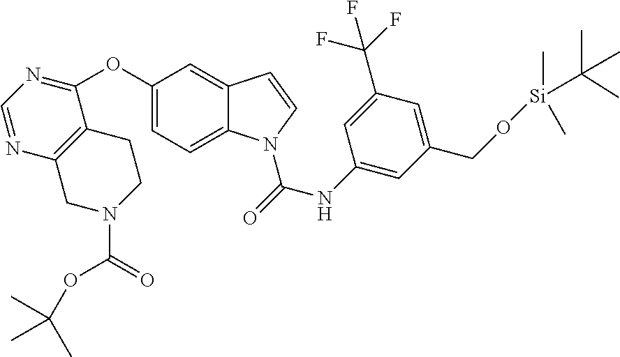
C1(OC2=CC=C3C(=C2)C=CN3C(=O)NC2=CC(CO[Si](C(C)(C)C)(C)C)=CC(C(F)(F)F)=C2)=NC=NC2=C1CCN(C(=O)OC(C)(C)C)C2
